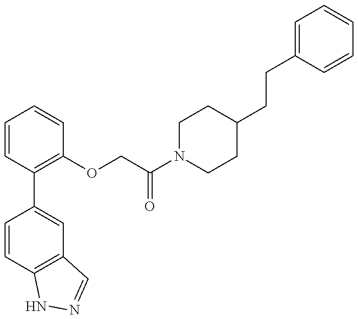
C1=CC2=C(C=C1C1=C(OCC(N3CCC(CCC4=CC=CC=C4)CC3)=O)C=CC=C1)C=NN2
